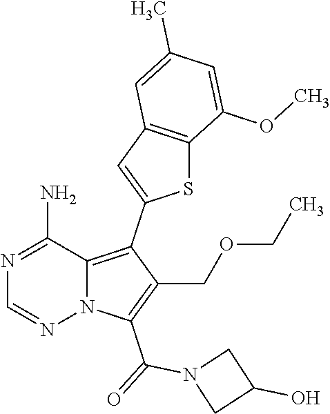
N1=C(N)C2=C(C3=CC4=C(S3)C(OC)=CC(C)=C4)C(COCC)=C(C(N3CC(O)C3)=O)N2N=C1
